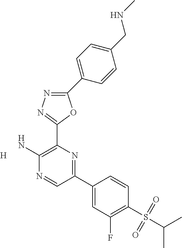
[H].C1(N)=C(C2=NN=C(C3=CC=C(CNC)C=C3)O2)N=C(C2=CC(F)=C(S(=O)(=O)C(C)C)C=C2)C=N1
